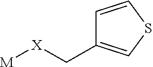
[M][X]CC1=CSC=C1
